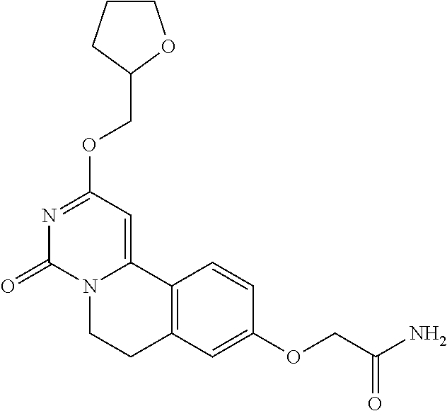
N1=C(OCC2OCCC2)C=C2N(C1=O)CCC1=C2C=CC(OCC(=O)N)=C1
